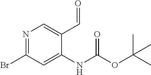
N1=C(Br)C=C(NC(=O)OC(C)(C)C)C(C=O)=C1
